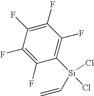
C1(F)=C(F)C(F)=C(F)C([Si](C=C)(Cl)Cl)=C1F
